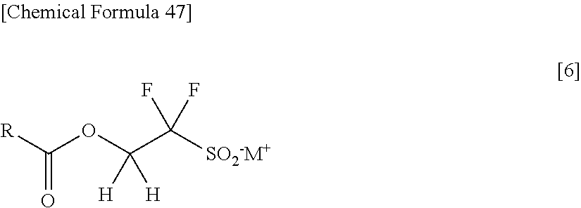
C(C([SO2-M+])(F)F)(OC([R])=O)([H])[H]
